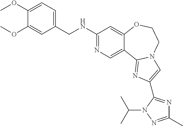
N(C1=NC=C2C(=C1)OCCN1C2=NC(C2=NC(C)=NN2C(C)C)=C1)CC1=CC=C(OC)C(OC)=C1
